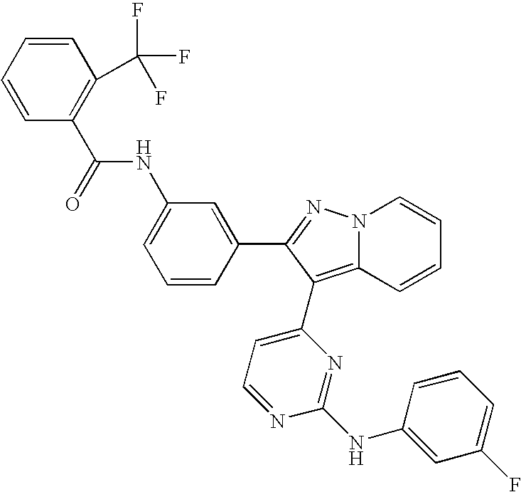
C1=CC(C(F)(F)F)=C(C(=O)NC2=CC=CC(C3=NN4C(=C3C3=CC=NC(NC5=CC(F)=CC=C5)=N3)C=CC=C4)=C2)C=C1
